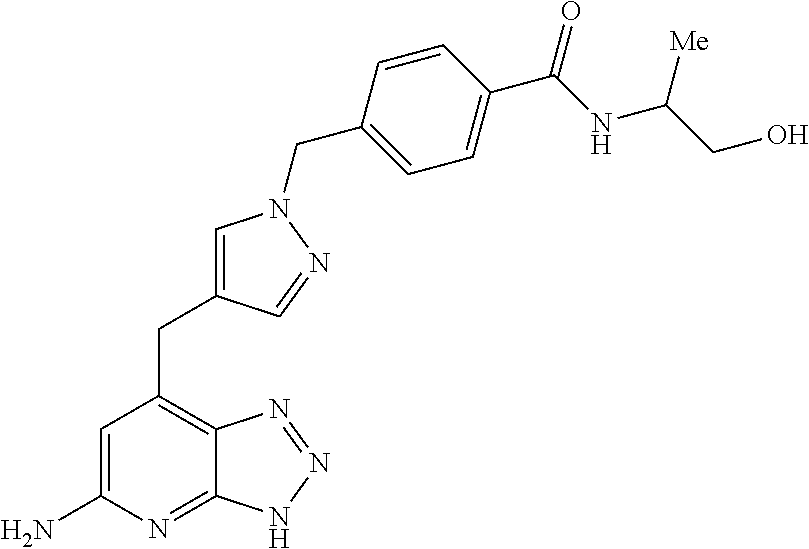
C1=C(N)N=C2C(=C1CC1=CN(CC3=CC=C(C(NC(CO)[Me])=O)C=C3)N=C1)N=NN2
